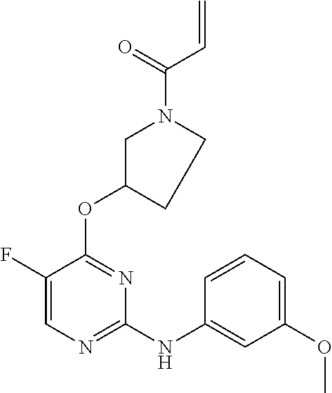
N(C1=NC=C(F)C(OC2CCN(C(C=C)=O)C2)=N1)C1=CC(OC)=CC=C1
